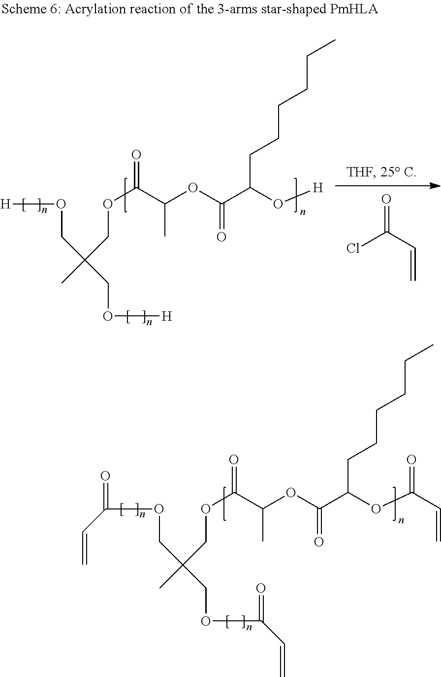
C(=O)(C=C)OCC(COC(=O)C=C)(COC(C(OC(C(OC(C=C)=O)CCCCCC)=O)C)=O)C.[H]OCC(CO[H])(COC(C(OC(C(O[H])CCCCCC)=O)C)=O)C.ClC(C=C)=O
